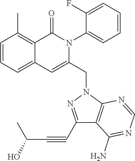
C1=CC=C2C(=C1C)C(=O)N(C1=CC=CC=C1F)C(CN1C3=C(C(N)=NC=N3)C(C#CC(C)O)=N1)=C2
